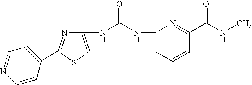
N1=C(C2=CC=NC=C2)SC=C1NC(=O)NC1=CC=CC(C(NC)=O)=N1
